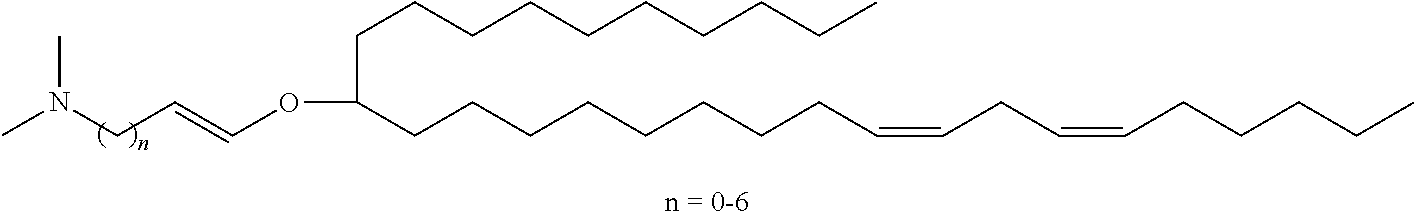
C(CCCCCCCCC)C(CCCCCCCCC=CCC=CCCCCC)OC=CCN(C)C
